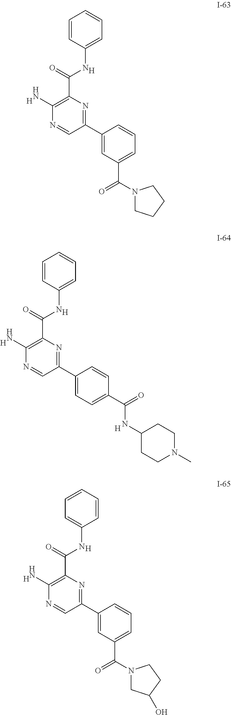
[H].[H].C1=CC(NC(C2=C(N)N=CC(C3=CC(C(=O)N4CCCC4)=CC=C3)=N2)=O)=CC=C1.[H].[H].C1=CC=CC(NC(C2=C(N)N=CC(C3=CC(C(=O)N4CC(O)CC4)=CC=C3)=N2)=O)=C1.[H].[H].C1=CC(NC(C2=C(N)N=CC(C3=CC=C(C(=O)NC4CCN(C)CC4)C=C3)=N2)=O)=CC=C1.[H]
